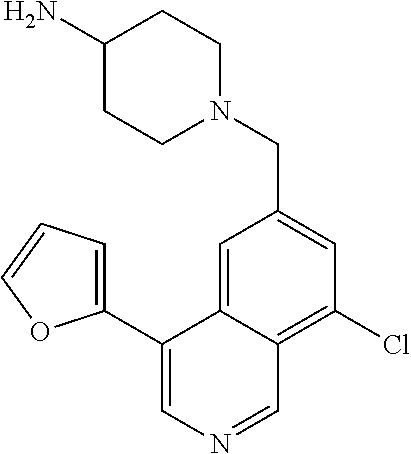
C1(C2=CN=CC3=C(Cl)C=C(CN4CCC(N)CC4)C=C23)=CC=CO1
